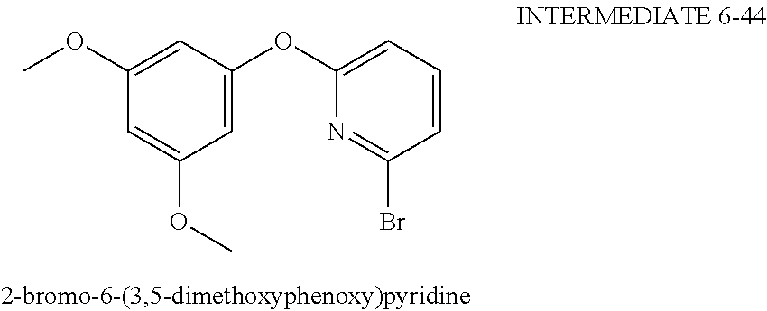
C1=CC=C(OC2=CC(OC)=CC(OC)=C2)N=C1Br
